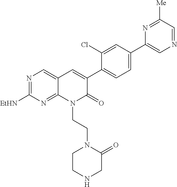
N1=C([EtHN])N=C2C(=C1)C=C(C1=CC=C(C3=CN=CC([Me])=N3)C=C1Cl)C(=O)N2CCN1CCNCC1=O
